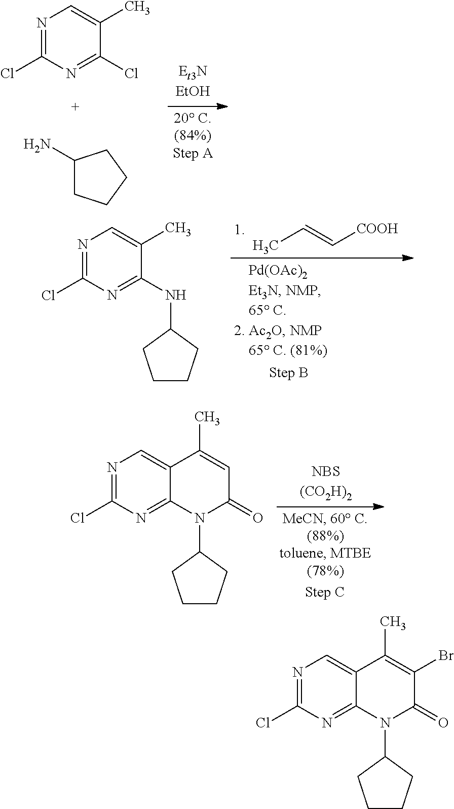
N1=C(Cl)N=C(Cl)C(C)=C1.C1(N)CCCC1.CC=C[COOH].N1=C(Cl)N=C(NC2CCCC2)C(C)=C1.C12=CN=C(Cl)N=C1N(C1CCCC1)C(=O)C=C2C.C12=CN=C(Cl)N=C1N(C1CCCC1)C(=O)C(Br)=C2C
